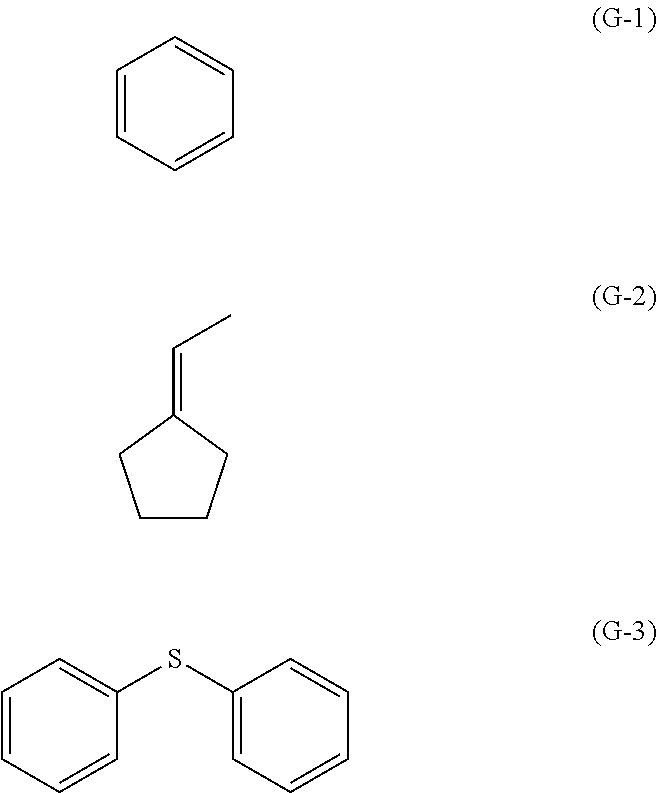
C1=CC=CC=C1.C1CCC(=CC)C1.C1=CC=CC(SC2=CC=CC=C2)=C1
